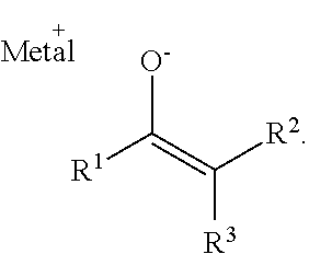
[R1]C(=C([R2])[R3])[O-]
